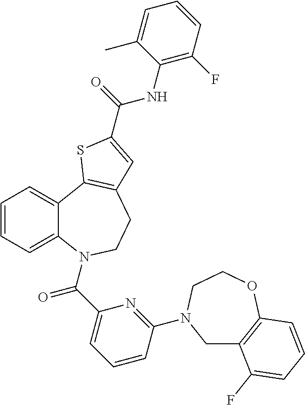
C1=CC=C2C(=C1)C1=C(CCN2C(C2=CC=CC(N3CC4=C(OCC3)C=CC=C4F)=N2)=O)C=C(C(=O)NC2=C(F)C=CC=C2C)S1
